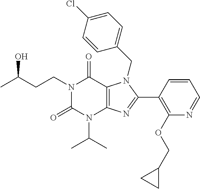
CC(CCN1C(=O)N(C(C)C)C2=C(C1=O)N(CC1=CC=C(Cl)C=C1)C(C1=C(OCC3CC3)N=CC=C1)=N2)O
